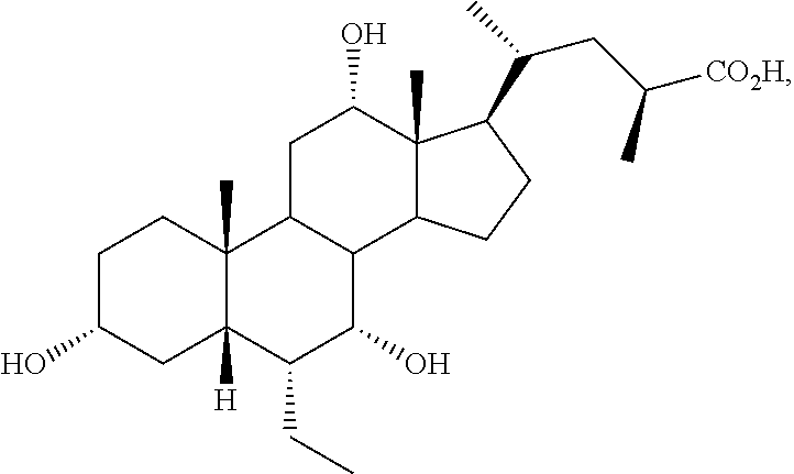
C1C(O)CC2([H])C(C)(C1)C1C(C(O)C2CC)C2C(C)(C(O)C1)C(C(CC([CO2H])C)C)CC2
